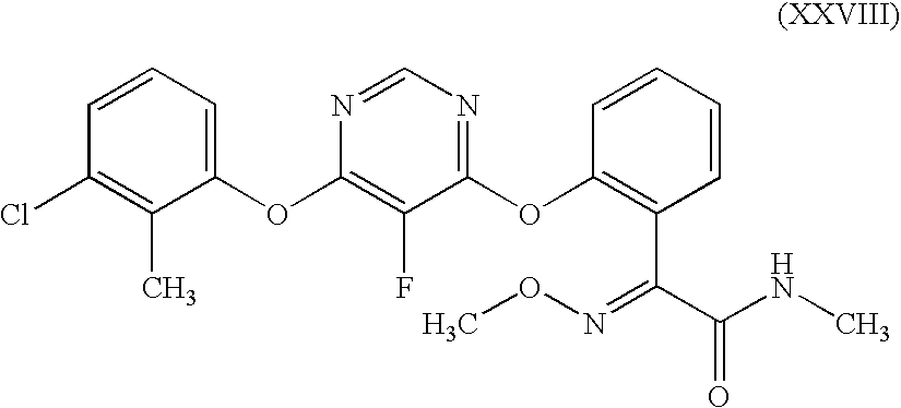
C1=CC(Cl)=C(C)C(OC2=C(F)C(OC3=C(C(C(NC)=O)=NOC)C=CC=C3)=NC=N2)=C1
